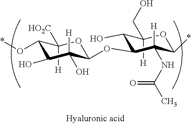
C1([HO2C])([H])C(O*)C(O)C(O)([H])C(OC2C(O)C(CO)([H])OC(*)C2(NC(C)=O)[H])O1
